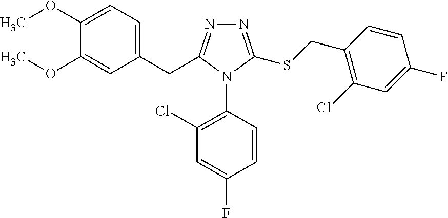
C1(OC)=CC=C(CC2=NN=C(SCC3=C(Cl)C=C(F)C=C3)N2C2=C(Cl)C=C(F)C=C2)C=C1OC
